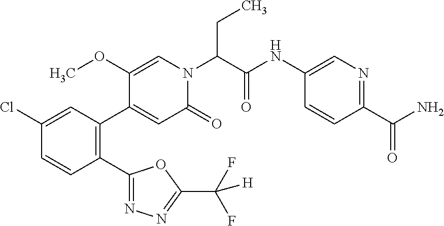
C1(Cl)=CC(C2=CC(=O)N(C(C(NC3=CN=C(C(N)=O)C=C3)=O)CC)C=C2OC)=C(C2=NN=C(C(F)(F)[H])O2)C=C1
